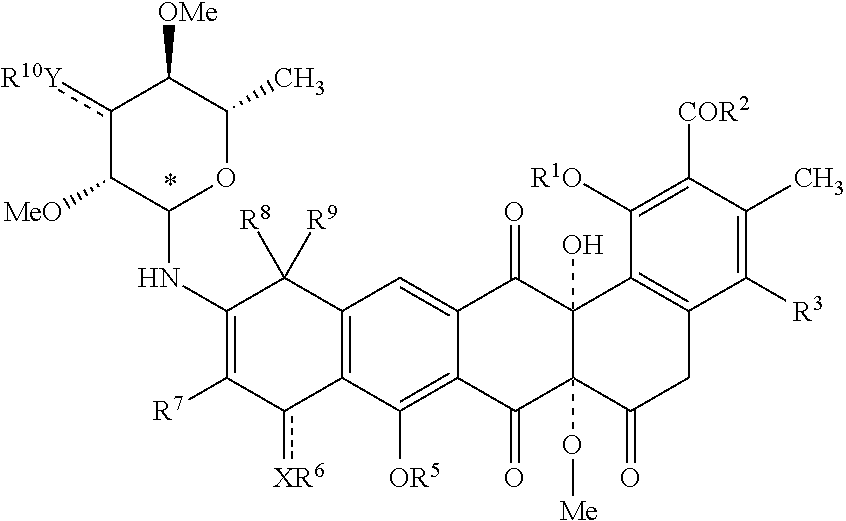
C1(NC2OC(C)C([OMe])c([R10Y])C2[MeO])=C([R7])c([XR6])C2=C(C1([R9])[R8])C=C1C(=C2[OR5])C(=O)C2(O[Me])C(O)(C1=O)C1=C(CC2=O)C([R3])=C(C)C([COR2])=C1[R1O]
